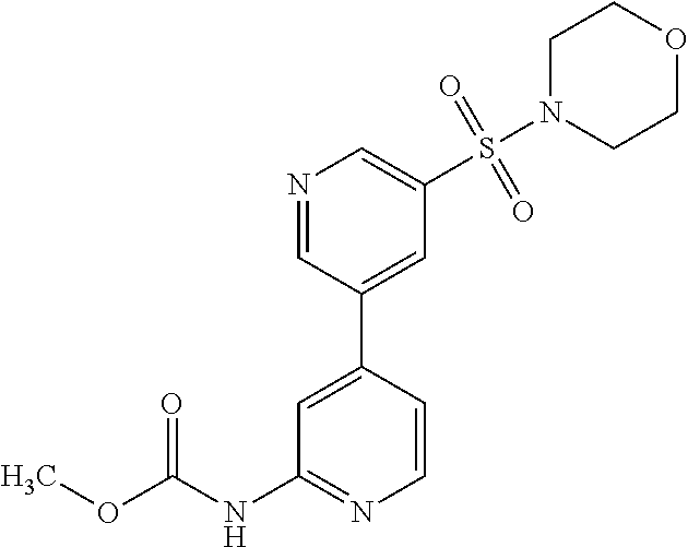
C1=CC(C2=CC(S(N3CCOCC3)(=O)=O)=CN=C2)=CC(NC(OC)=O)=N1
